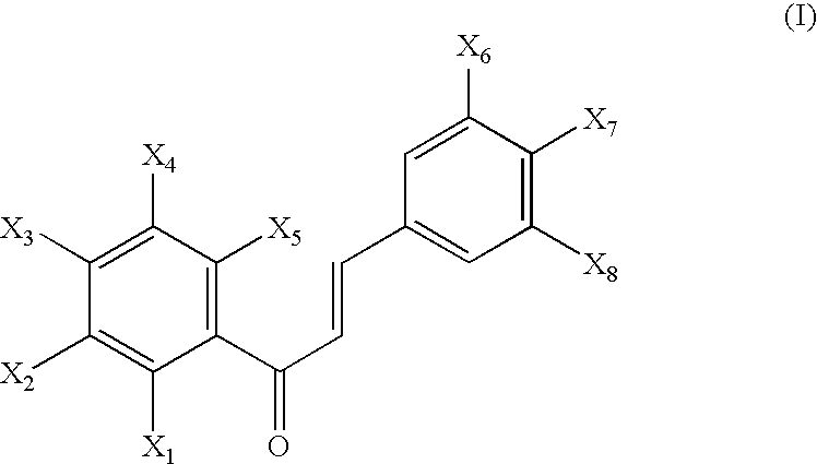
C1(C(C=CC2=CC([X8])=C([X7])C([X6])=C2)=O)=C([X5])C([X4])=C([X3])C([X2])=C1[X1]
